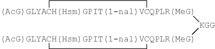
[(AcG)GLYACH(Hsm)GPIT(1-nal)VCQPLR(MeG)]1([KGG][(AcG)GLYACH(Hsm)GPIT(1-nal)VCQPLR(MeG)]2CC2)CC1
